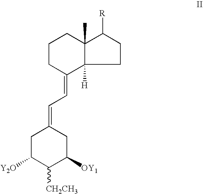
C1CC(=CC=C2CC([Y2O])C([CH2CH3])C([OY1])C2)C2([H])C(C)(C1)C([R])CC2
